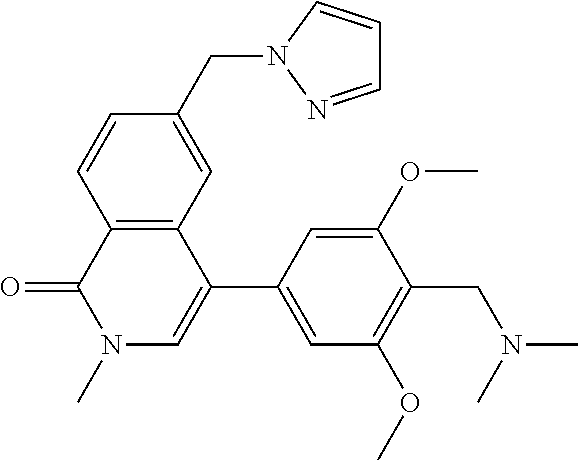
C12=C(C(C3=CC(OC)=C(CN(C)C)C(OC)=C3)=CN(C)C1=O)C=C(CN1N=CC=C1)C=C2
